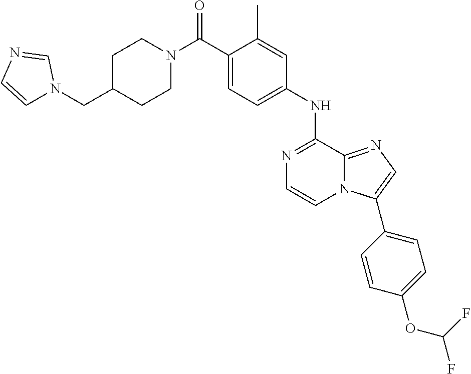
C1(C)=CC(NC2=NC=CN3C2=NC=C3C2=CC=C(OC(F)F)C=C2)=CC=C1C(N1CCC(CN2C=CN=C2)CC1)=O
